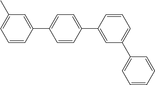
C1=CC(C2=CC=C(C3=CC(C4=CC=CC=C4)=CC=C3)C=C2)=CC(C)=C1
